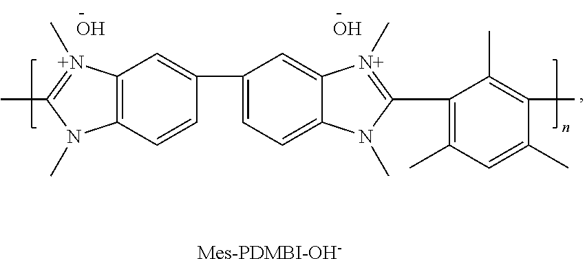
C12=C(C=CC(C3=CC=C4C(=C3)[N+](C)=C(C3=C(C)C=C(C)C(C)=C3C)N4C)=C1)N(C)C(C)=[N+]2C.O.O.[Mes-PDMBI-OH-]
